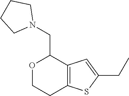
O1CCC2=C(C1CN1CCCC1)C=C(CC)S2
